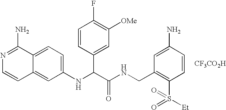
C1(NC(C(NCC2=C(S([Et])(=O)=O)C=CC(N)=C2)=O)C2=CC([OMe])=C(F)C=C2)=CC=C2C(=C1)C=CN=C2N.[CF3CO2H]
